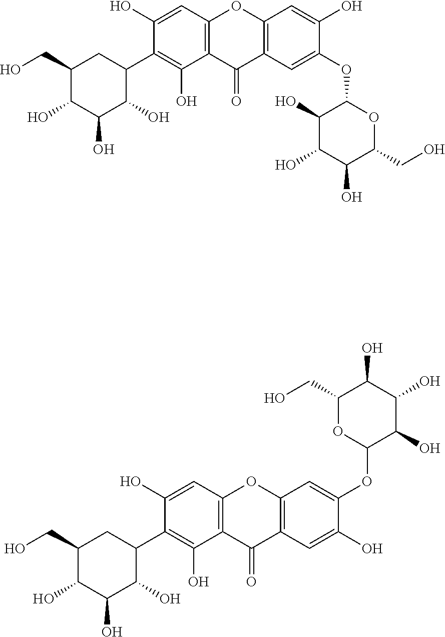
C1(CO)C(O)C(O)C(O)C(C2=C(O)C3=C(C=C2O)OC2=C(C3=O)C=C(OC3C(O)C(O)C(O)C(CO)O3)C(O)=C2)C1.C1(CO)C(O)C(O)C(O)C(C2=C(O)C3=C(C=C2O)OC2=C(C3=O)C=C(O)C(OC3C(O)C(O)C(O)C(CO)O3)=C2)C1
